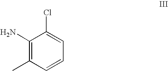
C1(N)=C(C)C=CC=C1Cl
